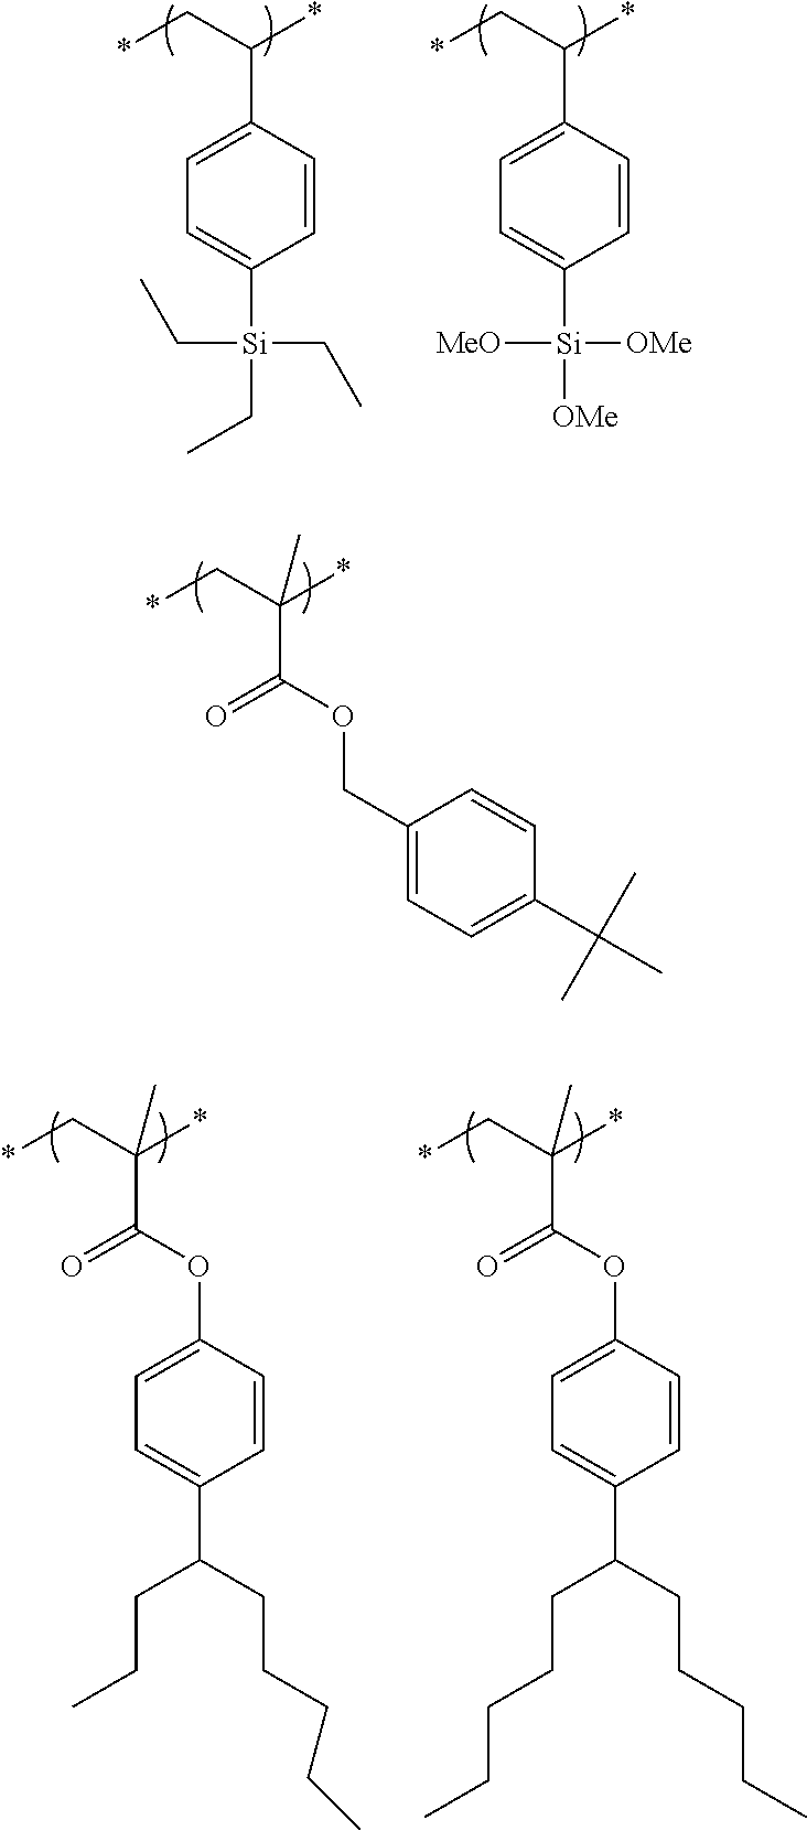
*CC(*)C1=CC=C([Si](CC)(CC)CC)C=C1.*CC(*)C1=CC=C([Si]([OMe])([MeO])[OMe])C=C1.*CC(*)(C(=O)OCC1=CC=C(C(C)(C)C)C=C1)C.*CC(*)(C(=O)OC1=CC=C(C(CCC)CCCCC)C=C1)C.*CC(*)(C(=O)OC1=CC=C(C(CCCCC)CCCCC)C=C1)C
